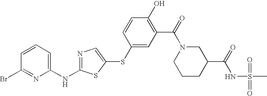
C1(NC2=NC=C(SC3=CC(C(=O)N4CCCC(C(NS(C)(=O)=O)=O)C4)=C(O)C=C3)S2)=CC=CC(Br)=N1
